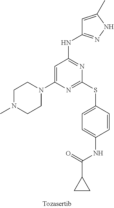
C1N(C)CCN(C2=CC(NC3=NNC(C)=C3)=NC(SC3=CC=C(NC(C4CC4)=O)C=C3)=N2)C1
